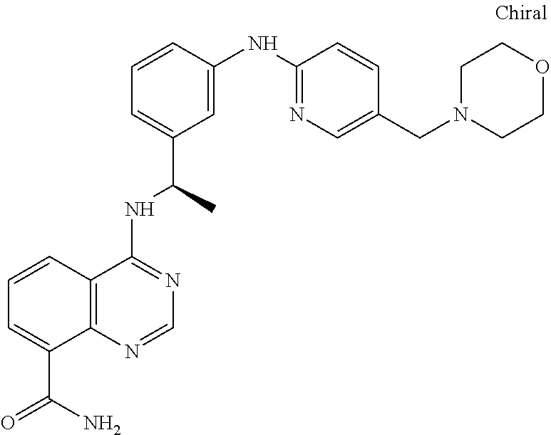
C1=CC2=C(C(C(=O)N)=C1)N=CN=C2NC(C1=CC=CC(NC2=NC=C(CN3CCOCC3)C=C2)=C1)C
